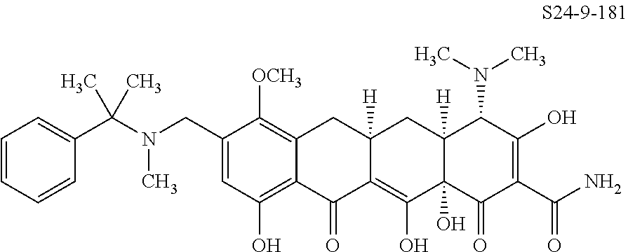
C1(CN(C(C2=CC=CC=C2)(C)C)C)=CC(O)=C2C(=C1[OCH3])CC1([H])C(=C(O)C3(O)C([H])(C1)C(N(C)C)C(O)=C(C(N)=O)C3=O)C2=O
